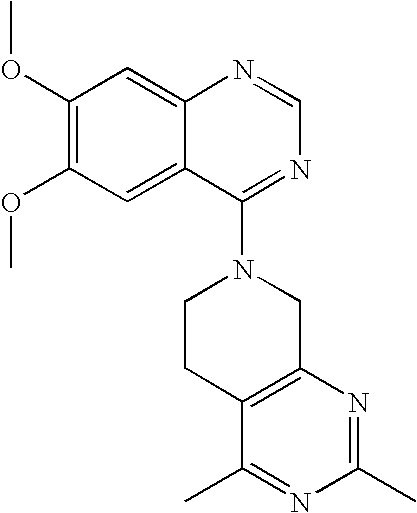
C12=CC(OC)=C(OC)C=C1C(N1CCC3=C(C1)N=C(C)N=C3C)=NC=N2
